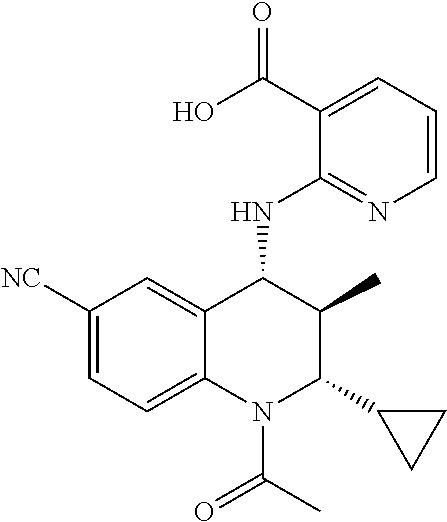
C1([NC])=CC=C2C(=C1)C(NC1=NC=CC=C1C(O)=O)C(C)C(C1CC1)N2C(=O)C
